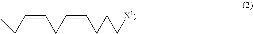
C(CC)=CCC=CCCC[X1]
